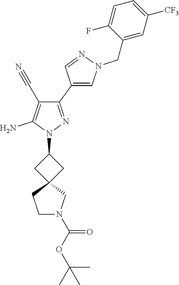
C1(C2=CN(CC3=CC([CF3])=CC=C3F)N=C2)=NN(C2CC3(C2)CCN(C(OC(C)(C)C)=O)C3)C(N)=C1C#N
